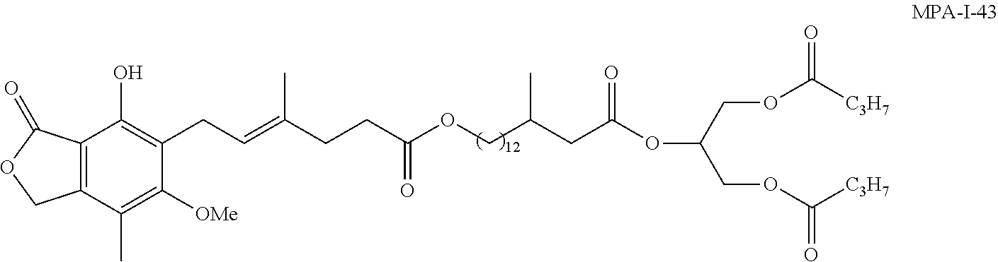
C12=C(C(C)=C([OMe])C(CC=C(CCC(OCC(CC(OC(COC([C3H7])=O)COC([C3H7])=O)=O)C)=O)C)=C1O)COC2=O
